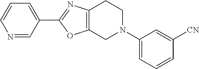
C1=CC=C(C2=NC3=C(O2)CN(C2=CC=CC([CN])=C2)CC3)C=N1
